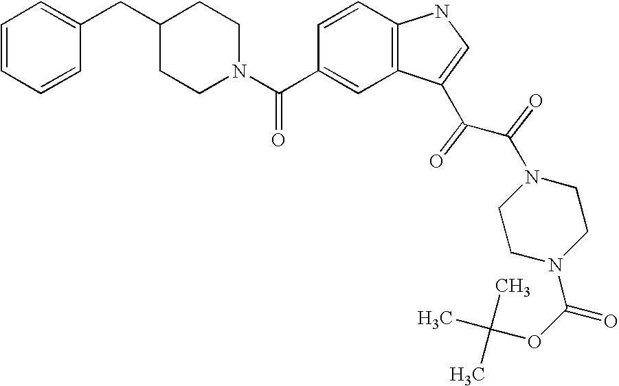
C1=CC=CC(CC2CCN(C(C3=CC4=C(C=C3)NC=C4C(C(N3CCN(C(OC(C)(C)C)=O)CC3)=O)=O)=O)CC2)=C1
